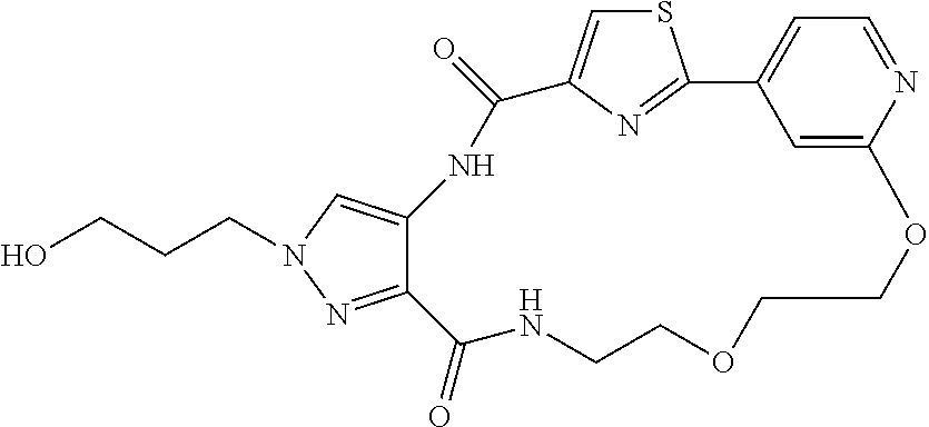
C(CCO)N1C=C2C(=N1)C(=O)NCCOCCOC1=CC(=CC=N1)C1=NC(=CS1)C(=O)N2
